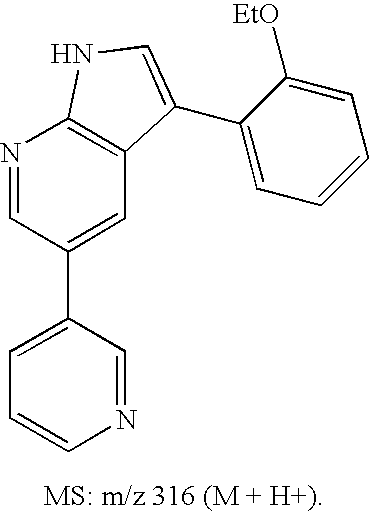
C1=C(C2=CC3=C(N=C2)NC=C3C2=CC=CC=C2[EtO])C=NC=C1
